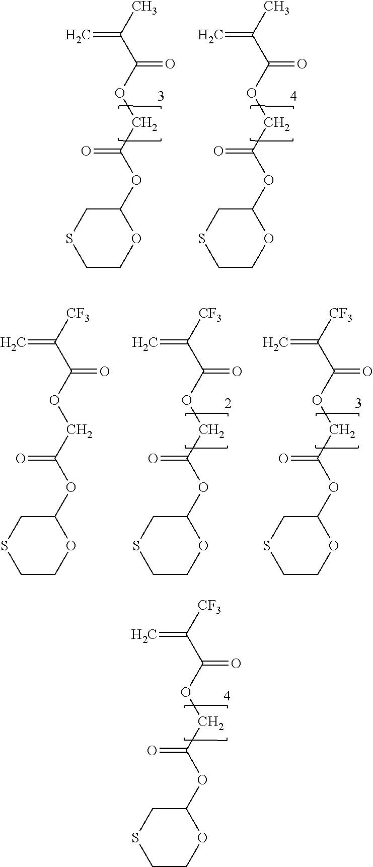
[CF3]C(C(OCC(OC1CSCCO1)=O)=O)=C.CC(C(OCC(OC1CSCCO1)=O)=O)=C.CC(C(OCC(OC1CSCCO1)=O)=O)=C.[CF3]C(C(OCC(OC1CSCCO1)=O)=O)=C.[CF3]C(C(OCC(OC1CSCCO1)=O)=O)=C.[CF3]C(C(OCC(OC1CSCCO1)=O)=O)=C
